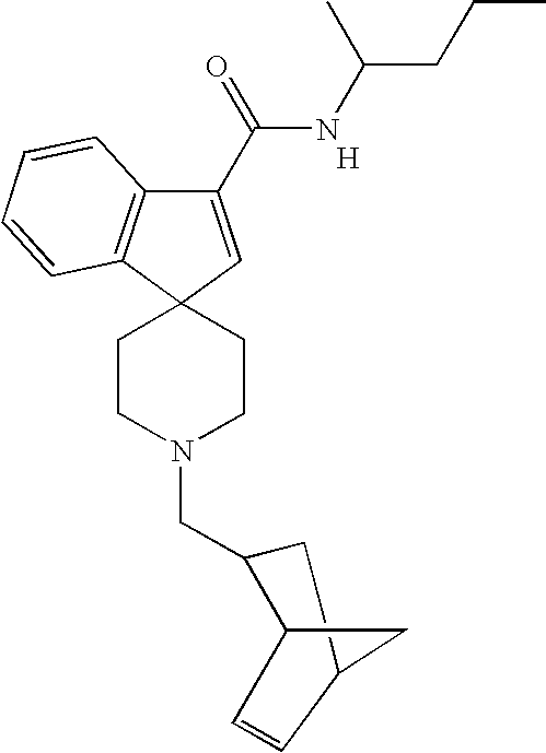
[H].C1(C(=O)NC(CCC)C)=CC2(C3=C1C=CC=C3)CCN(CC1C3C=CC(C1)C3)CC2
